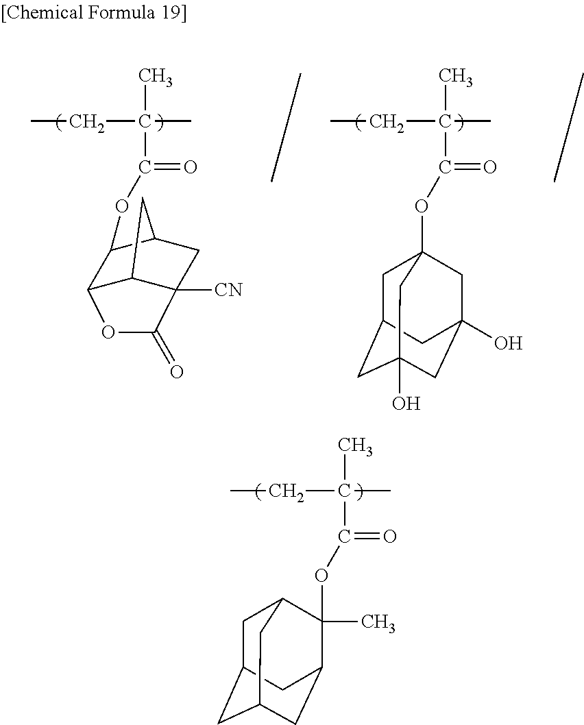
C12C(OC(=O)C(C)(C)CC)C3CC1C([CN])(C(=O)O2)C3.O(C(=O)C(C)(C)CC)C12CC3CC(O)(CC(O)(C1)C3)C2.O(C(=O)C(C)(C)CC)C1(C)C2CC3CC(CC1C3)C2
